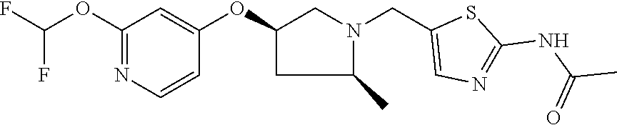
C1(OC2=CC(OC(F)F)=NC=C2)CC(C)N(CC2=CN=C(NC(=O)C)S2)C1
